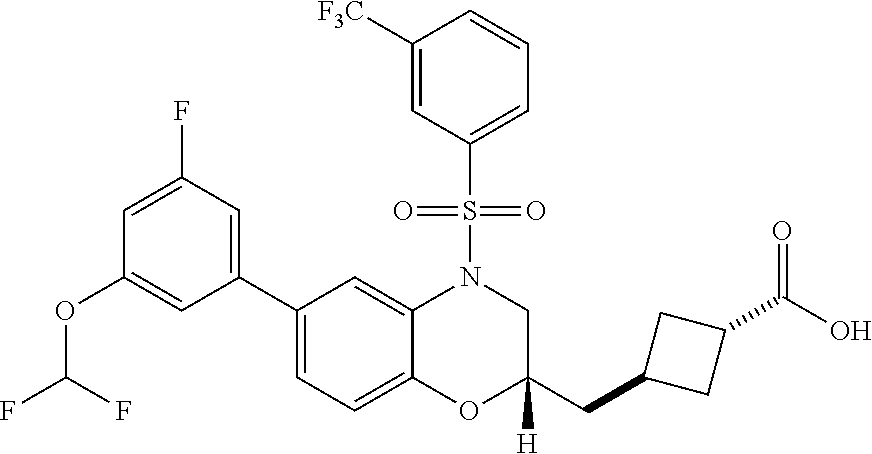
C1([F3C])=CC(S(=O)(=O)N2C3=CC(C4=CC(F)=CC(OC(F)F)=C4)=CC=C3OC(CC3CC(C(=O)O)C3)([H])C2)=CC=C1
